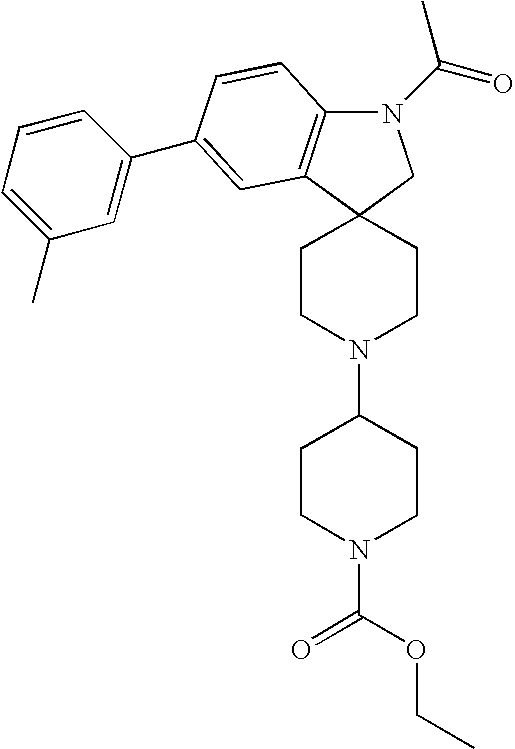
N1(C(=O)C)C2=C(C3(C1)CCN(C1CCN(C(=O)OCC)CC1)CC3)C=C(C1=CC(C)=CC=C1)C=C2
